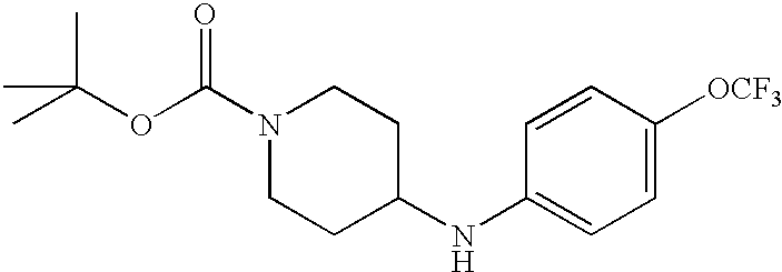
C1=C([OCF3])C=CC(NC2CCN(C(OC(C)(C)C)=O)CC2)=C1
